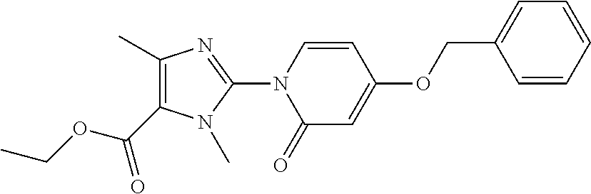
O(C(C1=C(C)N=C(N2C(=O)C=C(OCC3=CC=CC=C3)C=C2)N1C)=O)CC
